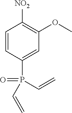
C1=CC(P(=O)(C=C)C=C)=CC(OC)=C1[NO2]
